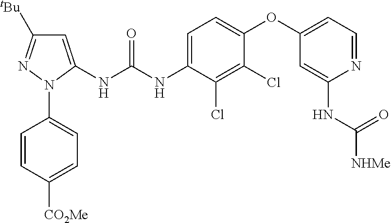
C1=C(NC(NC2=CC=C(OC3=CC=NC(NC([NHMe])=O)=C3)C(Cl)=C2Cl)=O)N(C2=CC=C([CO2Me])C=C2)N=C1[tBu]
